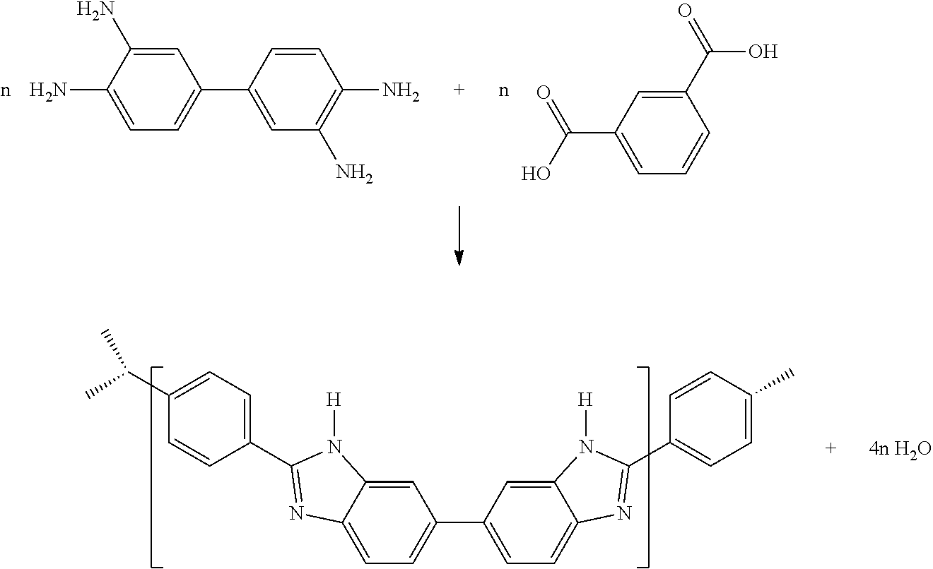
C1(N)=CC=C(C2=CC(N)=C(N)C=C2)C=C1N.C(C1=CC=CC(C(=O)O)=C1)(O)=O.C12=CC=C(C3=CC=C4C(=C3)N([H])C(C3=CC=C(C)C=C3)=N4)C=C1N([H])C(C1=CC=C(C(C)C)C=C1)=N2
